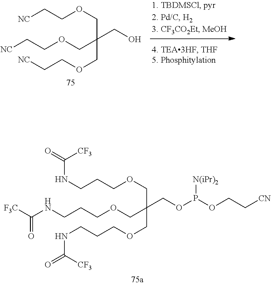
[NC]CCOCC(COCC[NC])(COCC[NC])CO.[CF3]C(NCCCOCC(COCCCNC([F3C])=O)(COCCCNC([CF3])=O)COP(OCC[CN])[N(iPr)2])=O
